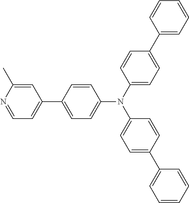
C1=C(C)N=CC=C1C1=CC=C(N(C2=CC=C(C3=CC=CC=C3)C=C2)C2=CC=C(C3=CC=CC=C3)C=C2)C=C1
